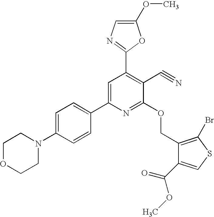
C1OCCN(C2=CC=C(C3=CC(C4=NC=C(OC)O4)=C(C#N)C(OCC4=C(Br)SC=C4C(=O)OC)=N3)C=C2)C1
